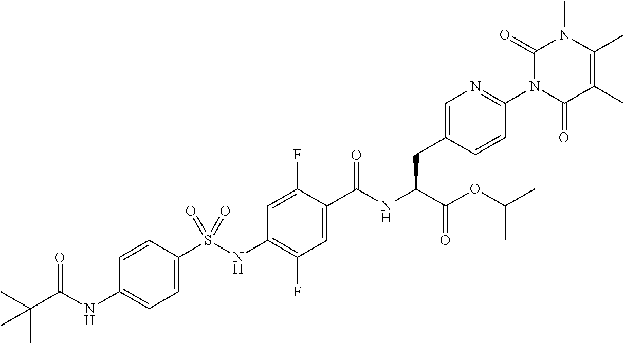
C1=C(S(NC2=C(F)C=C(C(NC(C(=O)OC(C)C)CC3=CN=C(N4C(=O)C(C)=C(C)N(C)C4=O)C=C3)=O)C(F)=C2)(=O)=O)C=CC(NC(C(C)(C)C)=O)=C1
